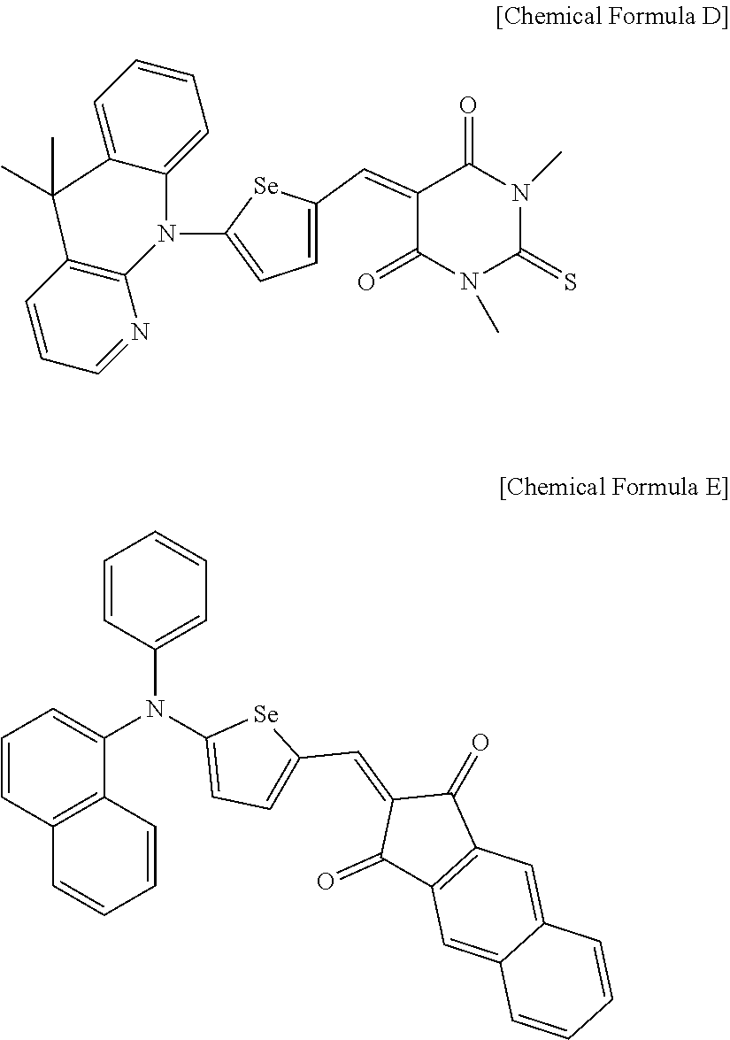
N1(C2=CC=C(C=C3C(=O)N(C)C(=S)N(C)C3=O)[Se]2)C2=CC=CC=C2C(C)(C)C2=C1N=CC=C2.C1=CC2=C(C(N(C3=CC=C(C=C4C(=O)C5=C(C4=O)C=C4C(=C5)C=CC=C4)[Se]3)C3=CC=CC=C3)=C1)C=CC=C2
